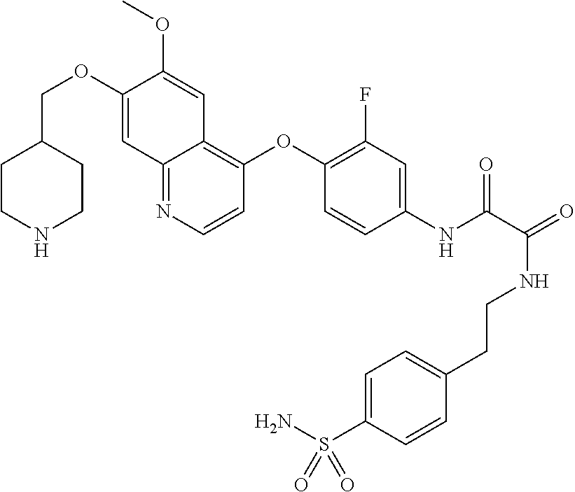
C1CNCCC1COC1=CC2=NC=CC(OC3=C(F)C=C(NC(=O)C(NCCC4=CC=C(S(N)(=O)=O)C=C4)=O)C=C3)=C2C=C1OC
